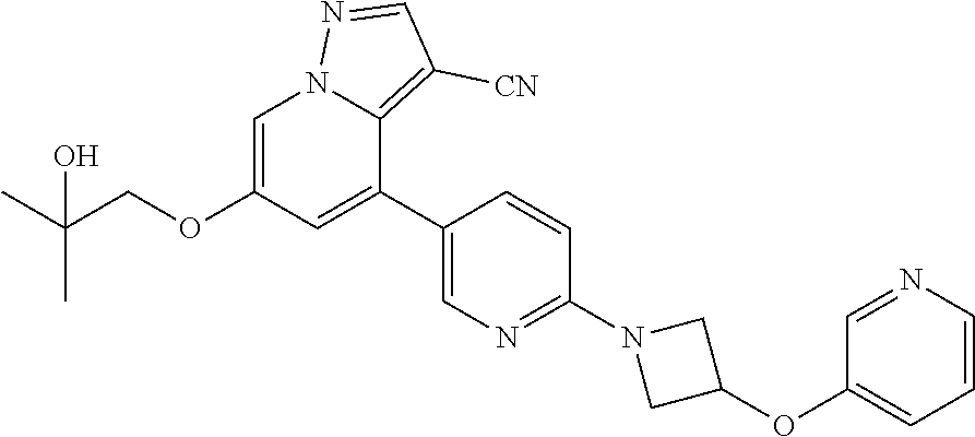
C1=C(OCC(C)(C)O)C=C(C2=CN=C(N3CC(OC4=CC=CN=C4)C3)C=C2)C2=C([CN])C=NN12
